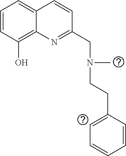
C1=CC(O)=C2C(=C1)C=CC(CN(CCC1=CC=CC=C1)C)=N2
